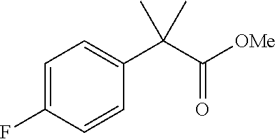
C1=C(F)C=CC(C(C([OMe])=O)(C)C)=C1
